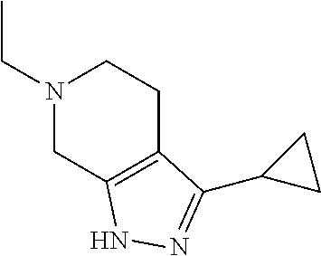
N1(CC)CCC2=C(C1)NN=C2C1CC1
